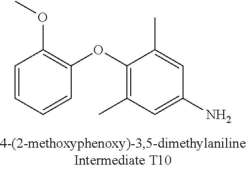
C1=CC=CC(OC2=C(C)C=C(N)C=C2C)=C1OC
